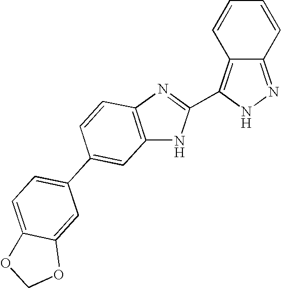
C1=CC2=C(C3=NC4=C(N3)C=C(C3=CC=C5C(=C3)OCO5)C=C4)NN=C2C=C1
